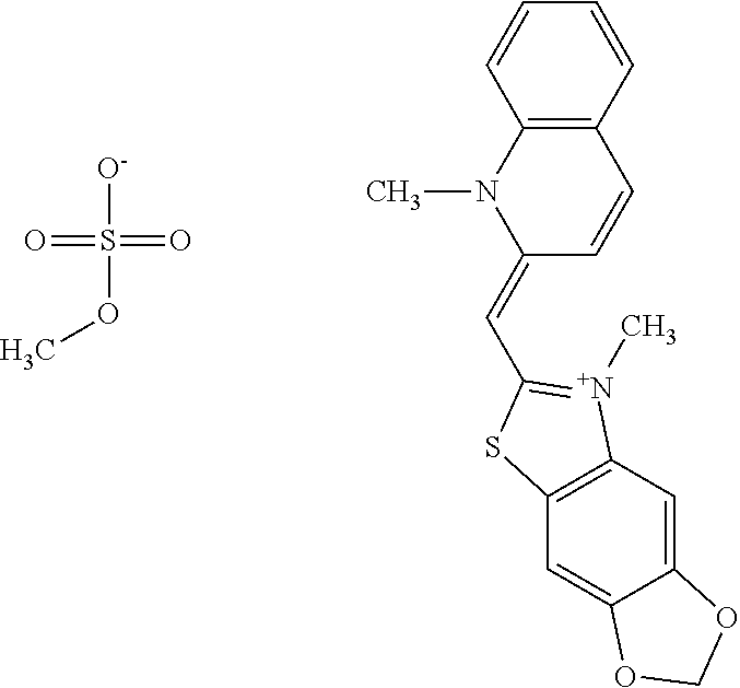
C12=C(C=CC=C1)C=CC(=CC1=[N+](C)C3=C(C=C4C(=C3)OCO4)S1)N2C.[O-]S(OC)(=O)=O
